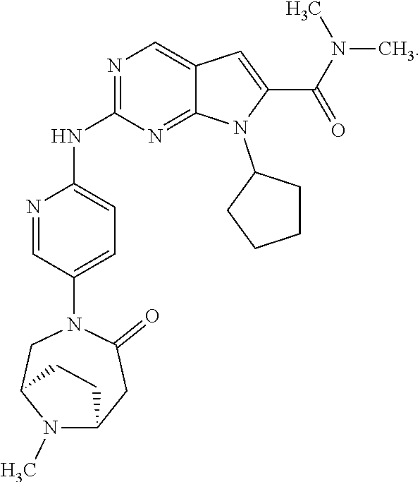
N1=C(NC2=CC=C(N3CC4N(C)C(CC3=O)CC4)C=N2)N=C2C(=C1)C=C(C(=O)N(C)C)N2C1CCCC1
